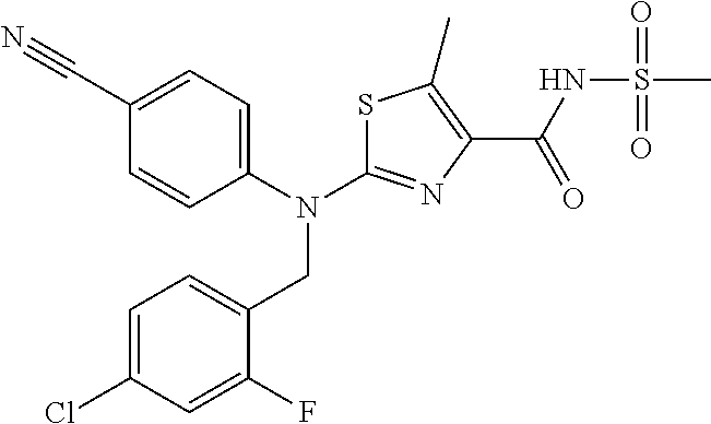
C1(C#N)=CC=C(N(CC2=CC=C(Cl)C=C2F)C2=NC(C(NS(C)(=O)=O)=O)=C(C)S2)C=C1
